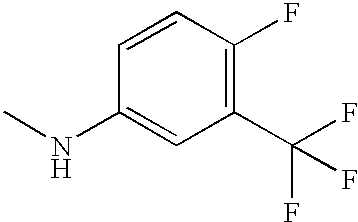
C1=CC(NC)=CC(C(F)(F)F)=C1F
